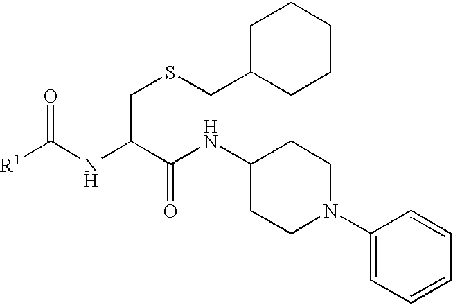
[R1]C(NC(C(NC1CCN(C2=CC=CC=C2)CC1)=O)CSCC1CCCCC1)=O
